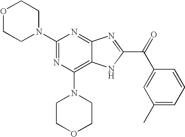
N1(C2=NC(N3CCOCC3)=C3C(=N2)N=C(C(C2=CC(C)=CC=C2)=O)N3)CCOCC1
